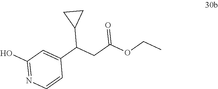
C1(C(CC(OCC)=O)C2CC2)=CC(O)=NC=C1
